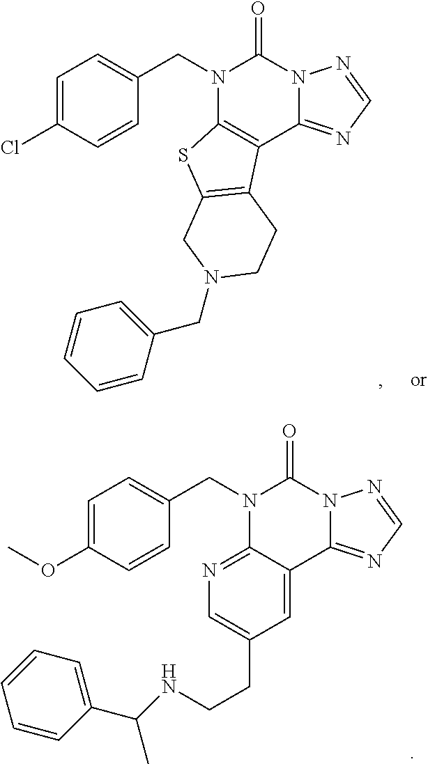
C1=C(Cl)C=CC(CN2C(=O)N3C(=NC=N3)C3=C2SC2=C3CCN(CC3=CC=CC=C3)C2)=C1.C1=C(OC)C=CC(CN2C(=O)N3C(=NC=N3)C3=CC(CCNC(C4=CC=CC=C4)C)=CN=C23)=C1
